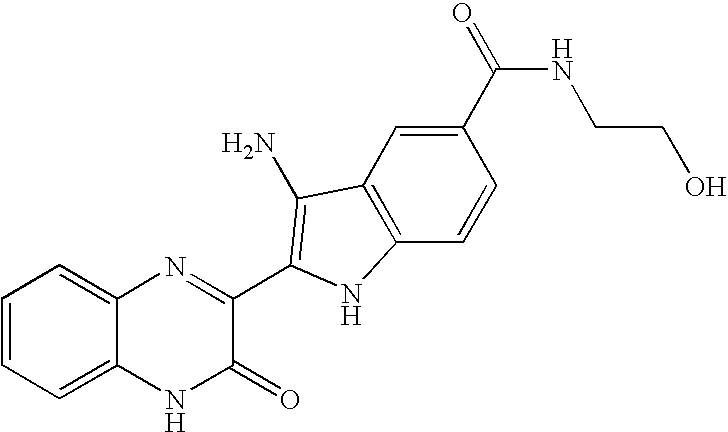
C1=C2C(=CC=C1)N=C(C1=C(N)C3=C(C=CC(C(NCCO)=O)=C3)N1)C(=O)N2
